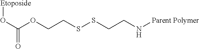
O(C(OCCSSCCN[Parent Polymer])=O)[Etoposide]
